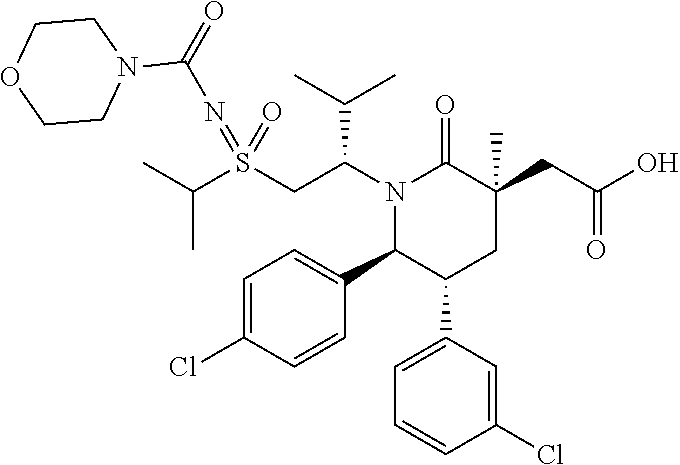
S(CC(N1C(=O)C(CC(=O)O)(C)CC(C2=CC=CC(Cl)=C2)C1C1=CC=C(Cl)C=C1)C(C)C)(=NC(=O)N1CCOCC1)(=O)C(C)C
